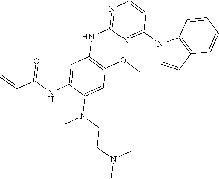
N1(C2=NC(NC3=C(OC)C=C(N(CCN(C)C)C)C(NC(C=C)=O)=C3)=NC=C2)C=CC2=C1C=CC=C2
